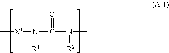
C[X1]N(C(N(C)[R2])=O)[R1]
